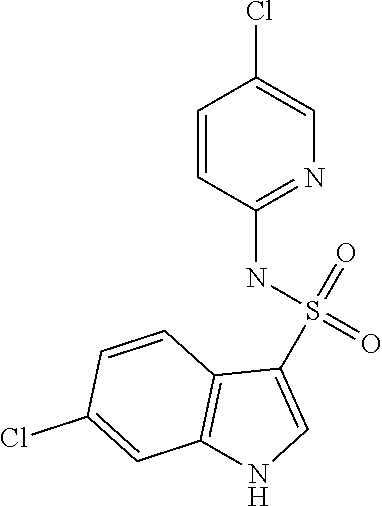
C1=C(Cl)C=CC(NS(=O)(=O)C2=CNC3=C2C=CC(Cl)=C3)=N1
